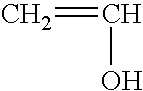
C=CO
